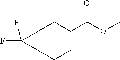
C(OC)(C1CC2C(CC1)C2(F)F)=O
